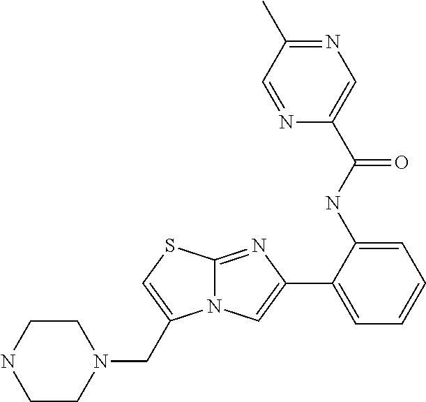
N1CCN(CC2=CSC3=NC(C4=CC=CC=C4NC(C4=CN=C(C)C=N4)=O)=CN32)CC1
